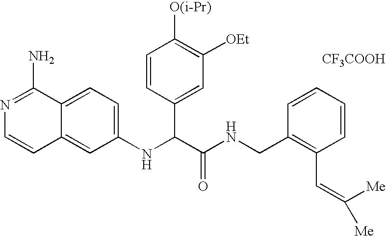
C1(NC(C(NCC2=C(C=C([Me])[Me])C=CC=C2)=O)C2=CC([OEt])=C([O(i-Pr)])C=C2)=CC=C2C(=C1)C=CN=C2N.[CF3COOH]
